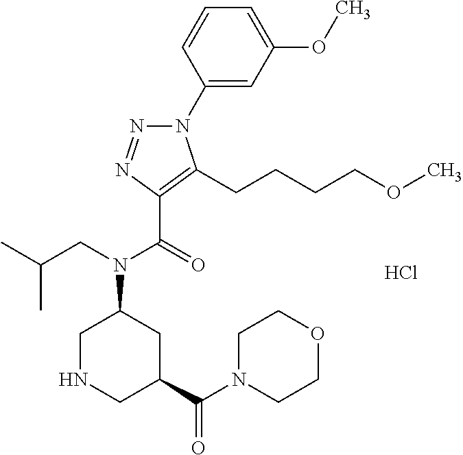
C1(N2N=NC(C(=O)N(CC(C)C)C3CNCC(C(N4CCOCC4)=O)C3)=C2CCCCOC)=CC(OC)=CC=C1.Cl
